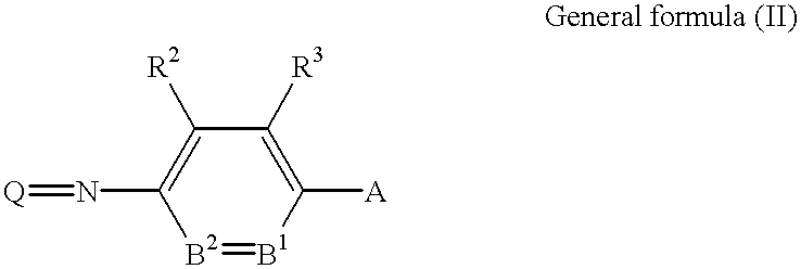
[Q]=NC1=C([R2])C([R3])=C([A])[B1]=[B2]1
